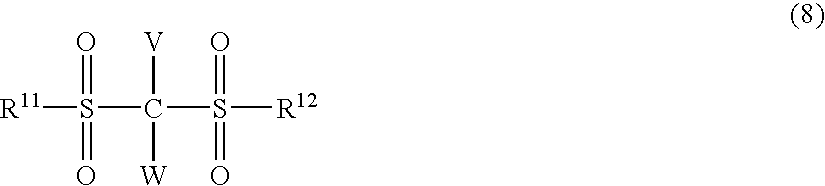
[R11]S(C(S([R12])(=O)=O)([V])[W])(=O)=O
